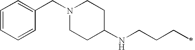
N1(CC2=CC=CC=C2)CCC(NCCCC)CC1
